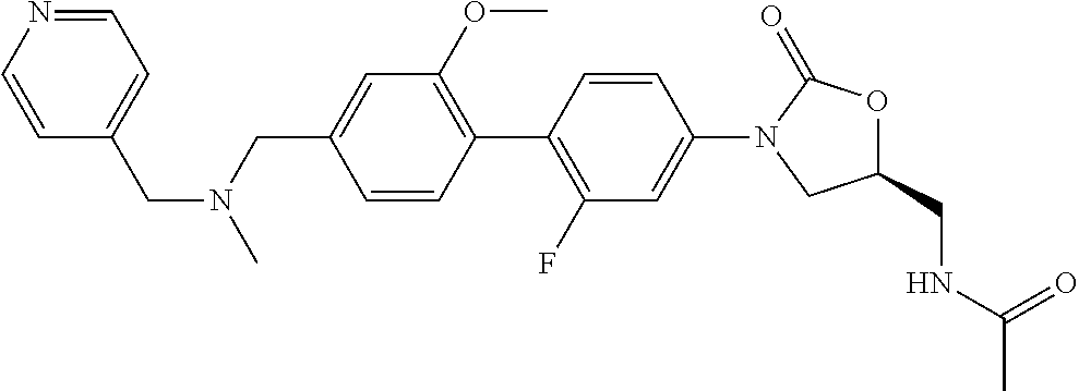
C1(CN(CC2=CC=NC=C2)C)=CC(OC)=C(C2=C(F)C=C(N3CC(CNC(C)=O)OC3=O)C=C2)C=C1
